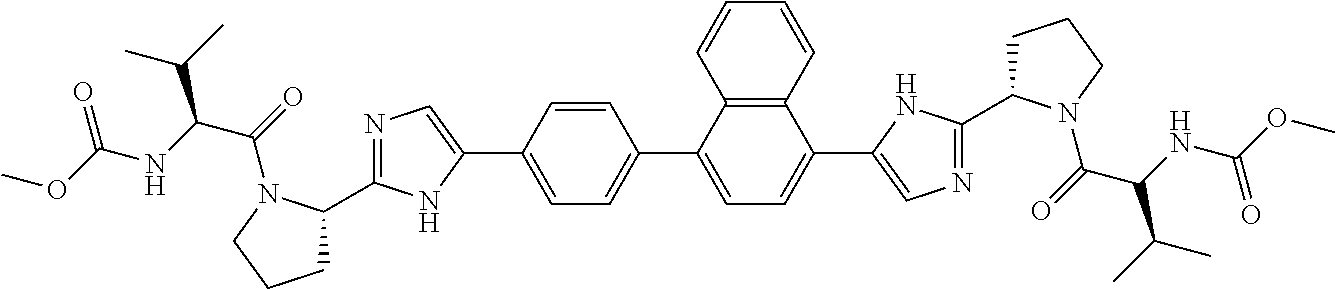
N1=C(C2CCCN2C(C(C(C)C)NC(=O)OC)=O)NC(C2=CC=C(C3=CC=C(C4=CN=C(C5CCCN5C(C(C(C)C)NC(=O)OC)=O)N4)C4=C3C=CC=C4)C=C2)=C1
